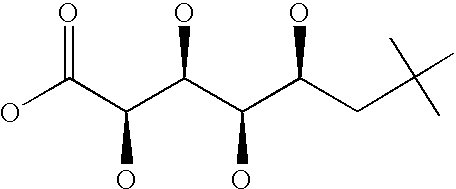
OC(C(C(C(C(CC(C)(C)C)O)O)O)O)=O
